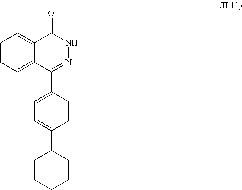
C1=CC=C2C(=C1)C(=O)NN=C2C1=CC=C(C2CCCCC2)C=C1
